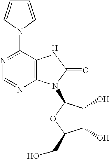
C1=CN(C2=NC=NC3=C2NC(=O)N3C2C(O)C(O)C(CO)O2)C=C1
